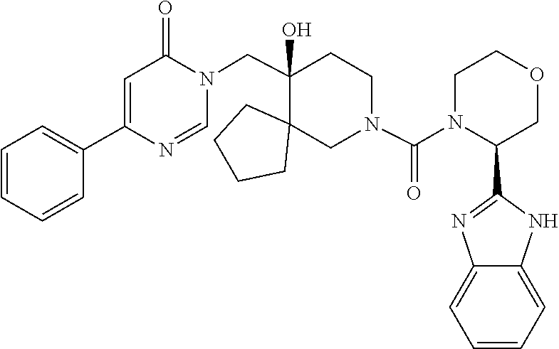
O1CCN(C(N2CCC(CN3C=NC(C4=CC=CC=C4)=CC3=O)(O)C3(CCCC3)C2)=O)C(C2=NC3=CC=CC=C3N2)C1
